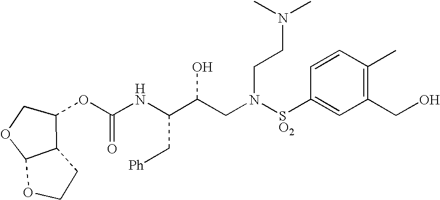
C(NC(C(CN([SO2]C1=CC(CO)=C(C)C=C1)CCN(C)C)O)C[Ph])(=O)OC1C2C(OC1)OCC2
